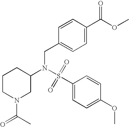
S(=O)(N(CC1=CC=C(C(OC)=O)C=C1)C1CN(C(=O)C)CCC1)(C1=CC=C(OC)C=C1)=O
